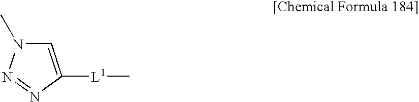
[L1](C)C1=CN(C)N=N1
